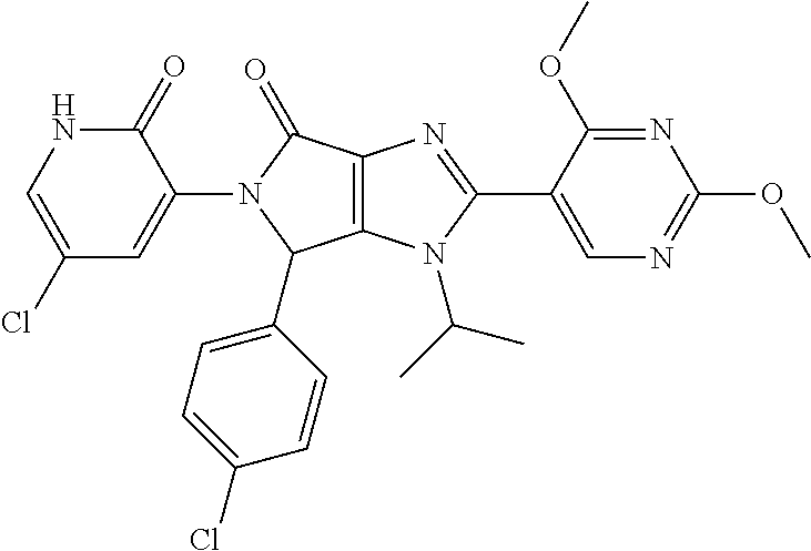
C12=C(N(C(C)C)C(C3=CN=C(OC)N=C3OC)=N1)C(C1=CC=C(Cl)C=C1)N(C1=CC(Cl)=CNC1=O)C2=O
